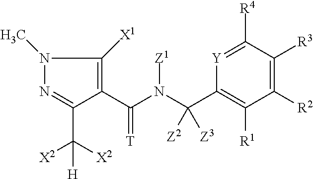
[T]=C(C1=C([X1])N(C)N=C1C([X2])([X2])[H])N(C(C1=C([R1])C([R2])=C([R3])C([R4])=[Y]1)([Z2])[Z3])[Z1]
